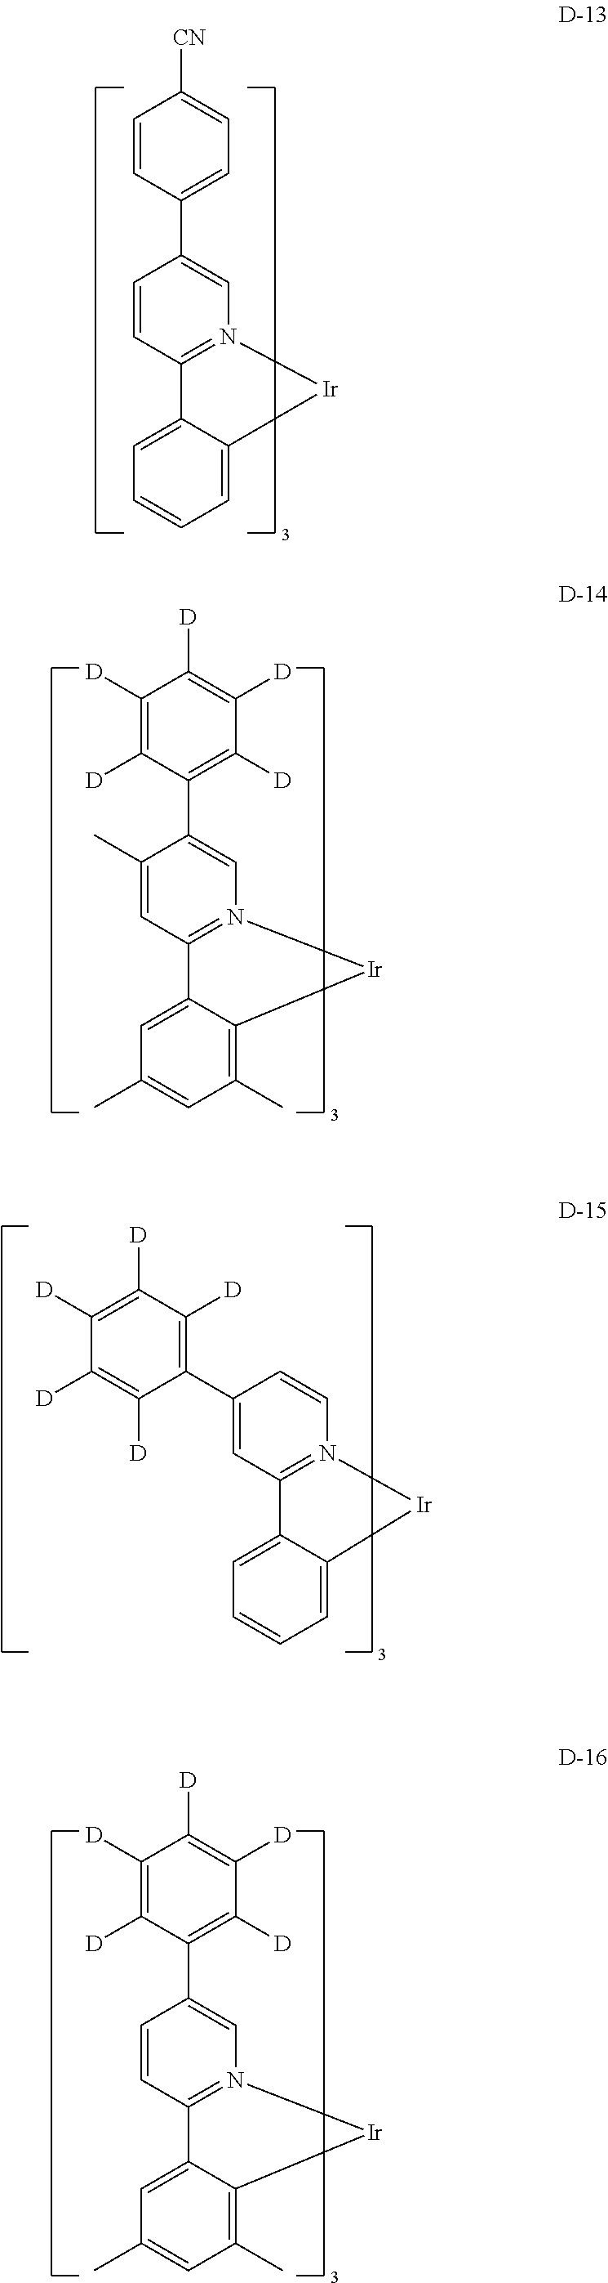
C1=CC(C2=CN3=C(C=C2)C2=CC=CC=C2[Ir]3)=CC=C1[CN].C1([D])=C([D])C(C2=CN3=C(C=C2C)C2=CC(C)=CC(C)=C2[Ir]3)=C([D])C([D])=C1[D].C1([D])=C([D])C([D])=C(C2=CC3=N(C=C2)[Ir]C2=CC=CC=C32)C([D])=C1[D].C1([D])=C([D])C(C2=CN3=C(C=C2)C2=CC(C)=CC(C)=C2[Ir]3)=C([D])C([D])=C1[D]
